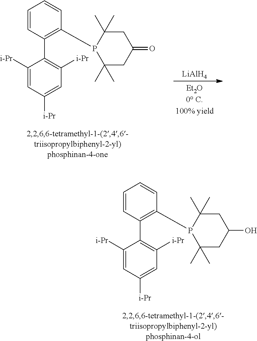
C1=CC(C2=C([i-Pr])C=C([i-Pr])C=C2[i-Pr])=C(P2C(C)(C)CC(O)CC2(C)C)C=C1.C1=CC(C2=C([i-Pr])C=C([i-Pr])C=C2[i-Pr])=C(P2C(C)(C)CC(=O)CC2(C)C)C=C1.[LiAlH4]
